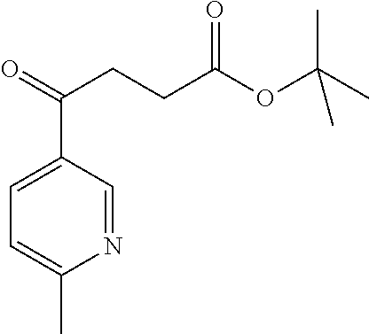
CC(OC(CCC(=O)C1=CC=C(C)N=C1)=O)(C)C
